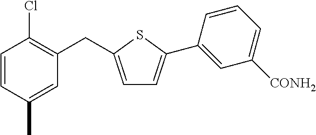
C1=CC(C)=CC(CC2=CC=C(C3=CC([CONH2])=CC=C3)S2)=C1Cl
